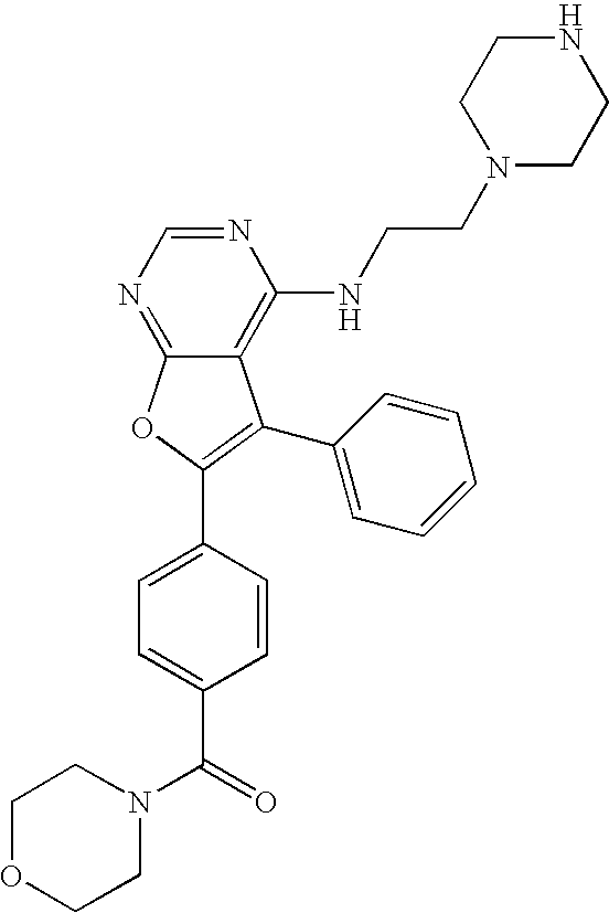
C12=NC=NC(NCCN3CCNCC3)=C1C(C1=CC=CC=C1)=C(C1=CC=C(C(N3CCOCC3)=O)C=C1)O2
